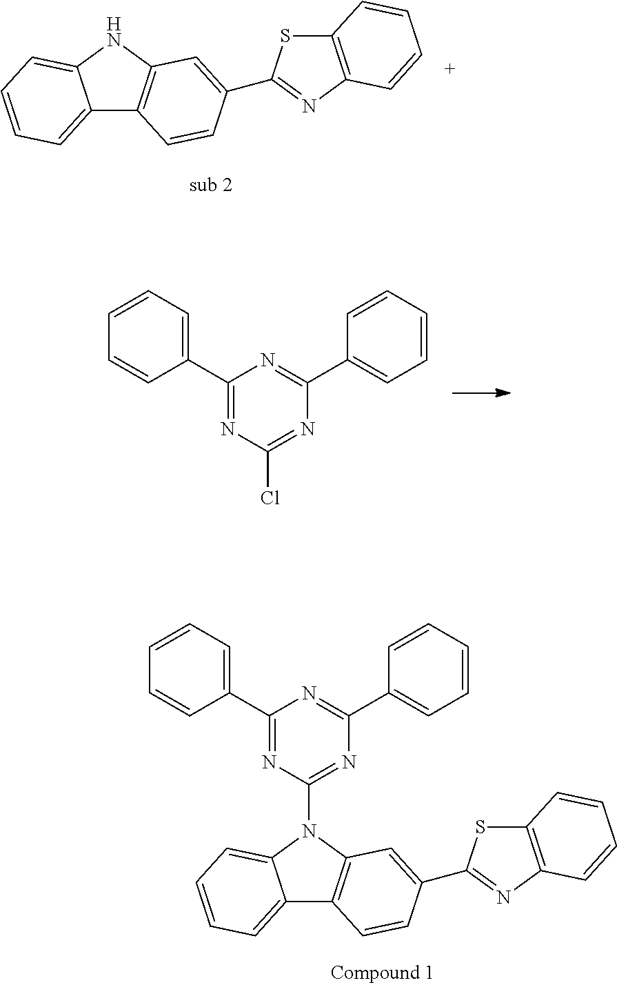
C12=CC=CC=C1NC1=C2C=CC(C2=NC3=C(S2)C=CC=C3)=C1.C1(C2=CC=CC=C2)=NC(Cl)=NC(C2=CC=CC=C2)=N1.C12=CC=CC=C1N(C1=NC(C3=CC=CC=C3)=NC(C3=CC=CC=C3)=N1)C1=C2C=CC(C2=NC3=C(S2)C=CC=C3)=C1
